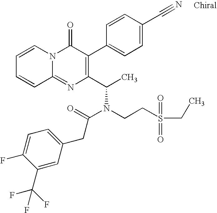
C12=NC(C(C)N(CCS(CC)(=O)=O)C(=O)CC3=CC=C(F)C(C(F)(F)F)=C3)=C(C3=CC=C(C#N)C=C3)C(=O)N1C=CC=C2
